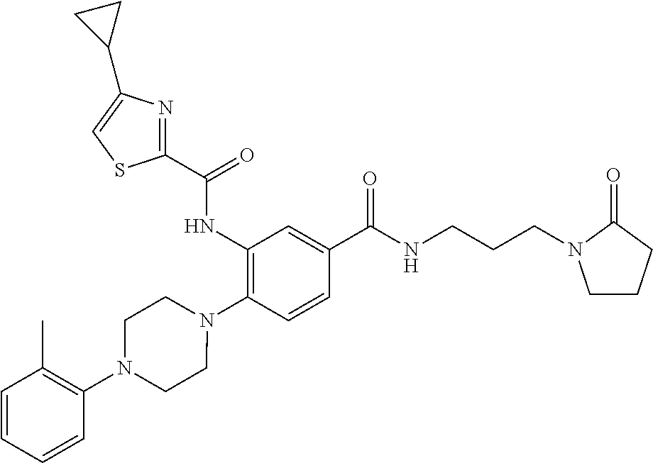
C1(NC(=O)C2=NC(C3CC3)=CS2)=C(N2CCN(C3=C(C)C=CC=C3)CC2)C=CC(C(NCCCN2CCCC2=O)=O)=C1
